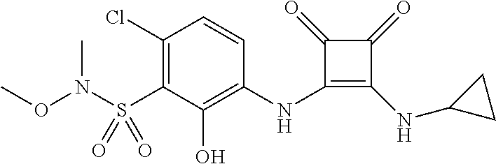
C1(Cl)=C(S(N(OC)C)(=O)=O)C(O)=C(NC2=C(NC3CC3)C(=O)C2=O)C=C1
